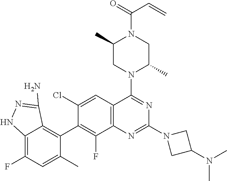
C12=C(C=C(Cl)C(C3=C4C(=C(F)C=C3C)NN=C4N)=C1F)C(N1C(C)CN(C(=O)C=C)C(C)C1)=NC(N1CC(N(C)C)C1)=N2
